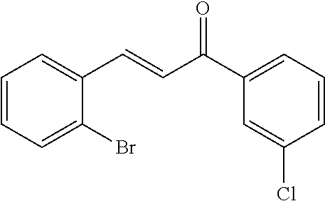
C1=CC=C(Br)C(C=CC(C2=CC=CC(Cl)=C2)=O)=C1
